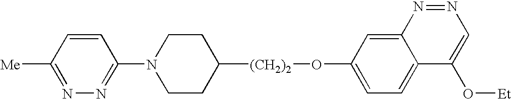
C1([Me])=NN=C(N2CCC([(CH2)2]OC3=CC=C4C(=C3)N=NC=C4O[Et])CC2)C=C1
